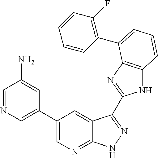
C1(C2=CN=CC(N)=C2)=CN=C2C(=C1)C(C1=NC3=C(N1)C=CC=C3C1=C(F)C=CC=C1)=NN2
